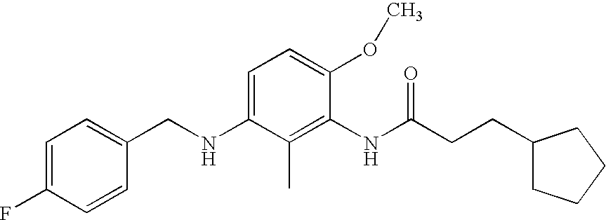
C1=C(F)C=CC(CNC2=CC=C(OC)C(NC(CCC3CCCC3)=O)=C2C)=C1
